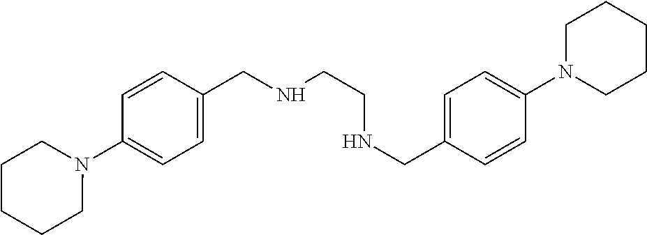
C1=CC(CNCCNCC2=CC=C(N3CCCCC3)C=C2)=CC=C1N1CCCCC1
